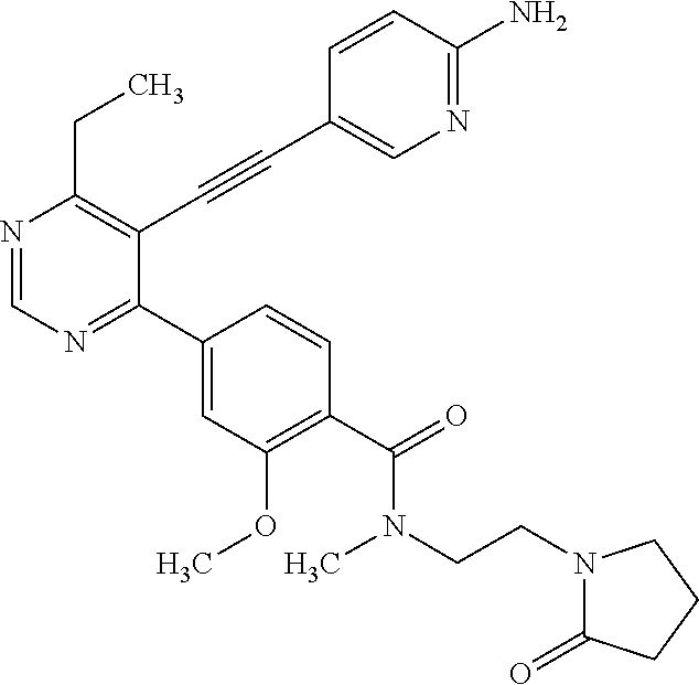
N1=CN=C(C2=CC(OC)=C(C(N(C)CCN3C(=O)CCC3)=O)C=C2)C(C#CC2=CN=C(N)C=C2)=C1CC
